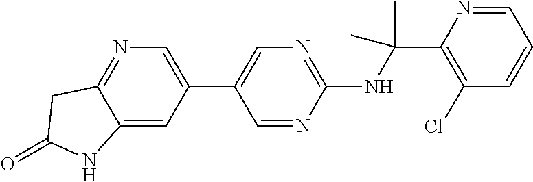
C1(NC(C2=C(Cl)C=CC=N2)(C)C)=NC=C(C2=CN=C3C(=C2)NC(=O)C3)C=N1
